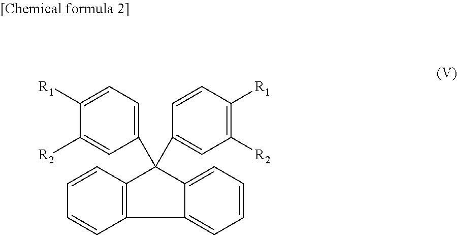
C1([R1])=CC=C(C2(C3=CC([R2])=C([R1])C=C3)C3=CC=CC=C3C3=C2C=CC=C3)C=C1[R2]
